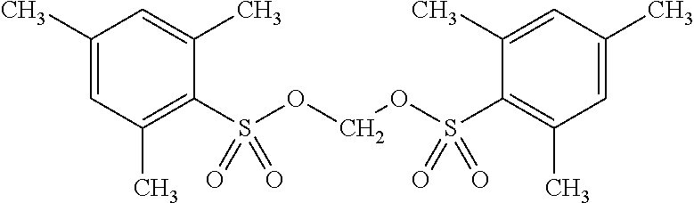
C1(C)=CC(C)=C(S(OCOS(C2=C(C)C=C(C)C=C2C)(=O)=O)(=O)=O)C(C)=C1
